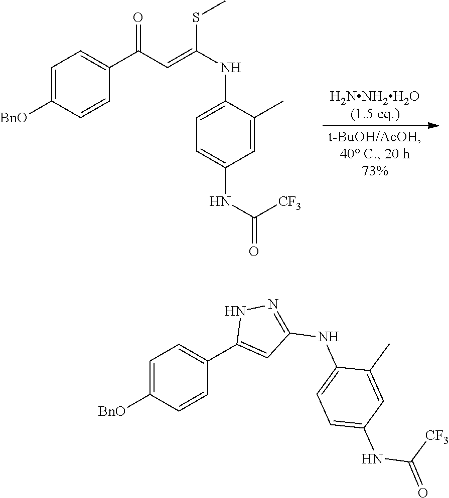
C1=C([BnO])C=CC(C(C=C(NC2=CC=C(NC(=O)[CF3])C=C2C)SC)=O)=C1.C1=C([BnO])C=CC(C2=CC(NC3=CC=C(NC(=O)[CF3])C=C3C)=NN2)=C1
